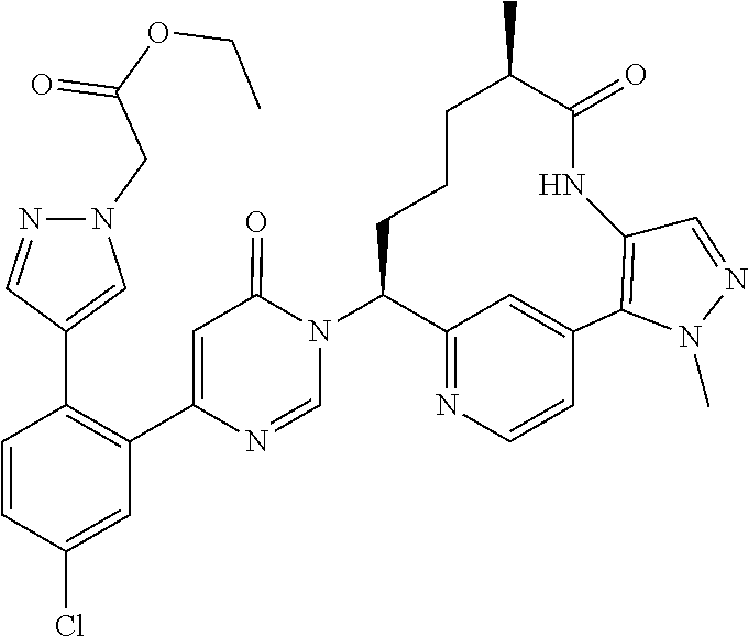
C12=NC=CC(=C1)C1=C(NC(=O)C(C)CCCC2N2C(=O)C=C(C3=C(C4=CN(CC(=O)OCC)N=C4)C=CC(Cl)=C3)N=C2)C=NN1C
